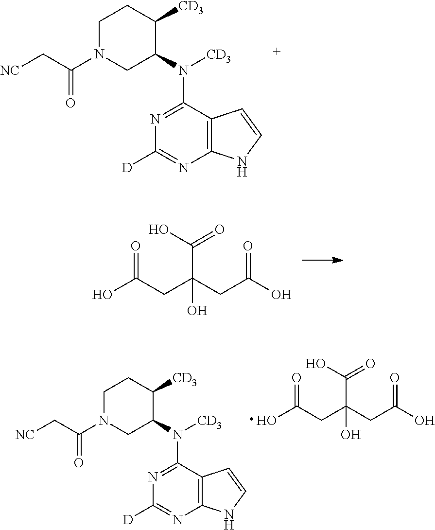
C1N(C(C[NC])=O)CC(N([CD3])C2=NC([D])=NC3=C2C=CN3)C([CD3])C1.OC(CC(CC(O)=O)(O)C(O)=O)=O.OC(CC(CC(O)=O)(O)C(O)=O)=O.C1N(C(C[NC])=O)CC(N([CD3])C2=NC([D])=NC3=C2C=CN3)C([CD3])C1
